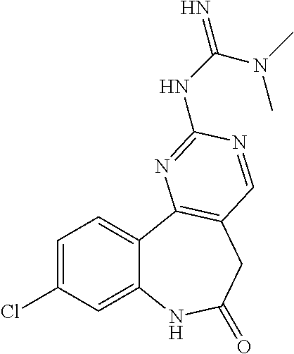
C1=C(Cl)C=C2C(=C1)C1=C(CC(=O)N2)C=NC(NC(=N)N(C)C)=N1
